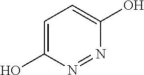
C1=C(O)N=NC(O)=C1
